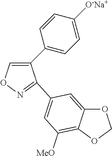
C1(C2=CC=C([O-Na+])C=C2)=CON=C1C1=CC([MeO])=C2C(=C1)OCO2
